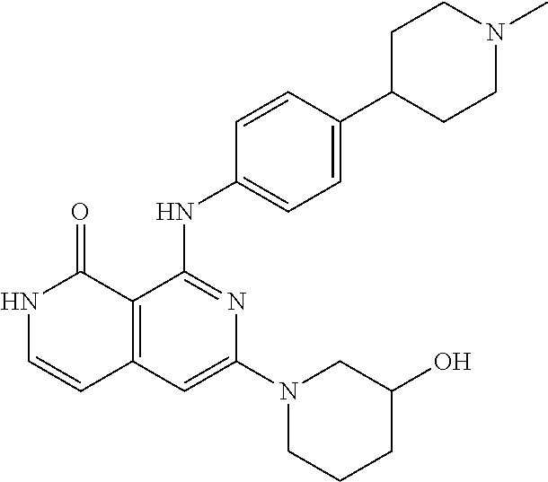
C1=CC(NC2=NC(N3CCCC(O)C3)=CC3=C2C(=O)NC=C3)=CC=C1C1CCN(C)CC1
